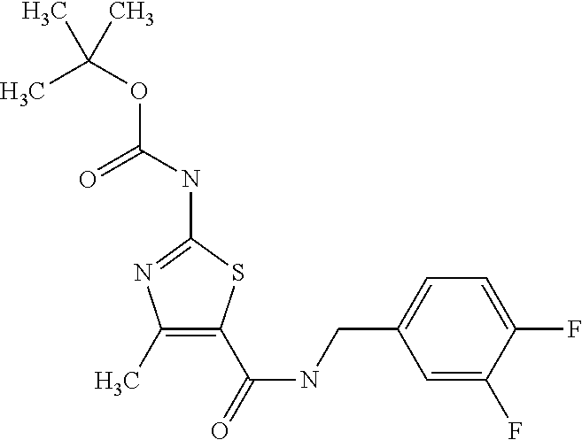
C1(C)=C(C(=O)NCC2=CC=C(F)C(F)=C2)SC(NC(OC(C)(C)C)=O)=N1
